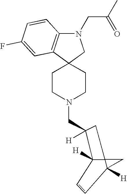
C12(CN(CC(C)=O)C3=C1C=C(F)C=C3)CCN(CC1([H])C3([H])C4(C([H])(C=C3)C4)C1)CC2
